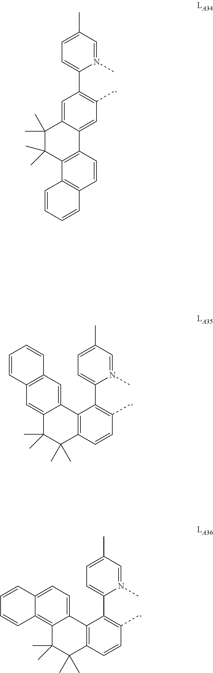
N1(C)=CC(C)=CC=C1C1=C(C)C=C2C(=C1)C(C)(C)C(C)(C)C1=C2C=CC2=C1C=CC=C2.N1(C)=CC(C)=CC=C1C1=C(C)C=CC2=C1C1=CC3=C(C=C1C(C)(C)C2(C)C)C=CC=C3.N1(C)=CC(C)=CC=C1C1=C(C)C=CC2=C1C1=CC=C3C(=C1C(C)(C)C2(C)C)C=CC=C3
